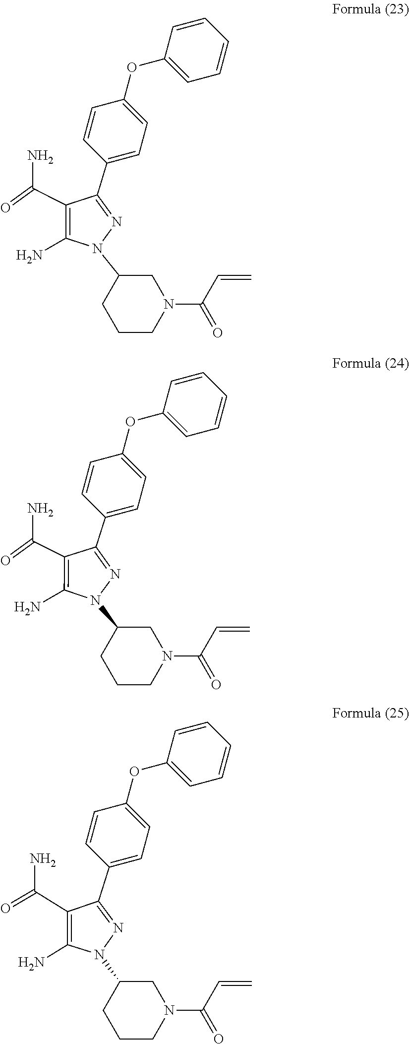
C1CN(C(C=C)=O)CC(N2N=C(C3=CC=C(OC4=CC=CC=C4)C=C3)C(C(=O)N)=C2N)C1.C1CN(C(C=C)=O)CC(N2N=C(C3=CC=C(OC4=CC=CC=C4)C=C3)C(C(=O)N)=C2N)C1.C1CN(C(C=C)=O)CC(N2N=C(C3=CC=C(OC4=CC=CC=C4)C=C3)C(C(=O)N)=C2N)C1
